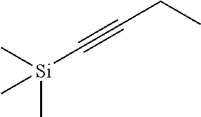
[Si](C)(C#CCC)(C)C
